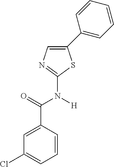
C1=C(C(N(C2=NC=C(C3=CC=CC=C3)S2)[H])=O)C=CC=C1Cl
